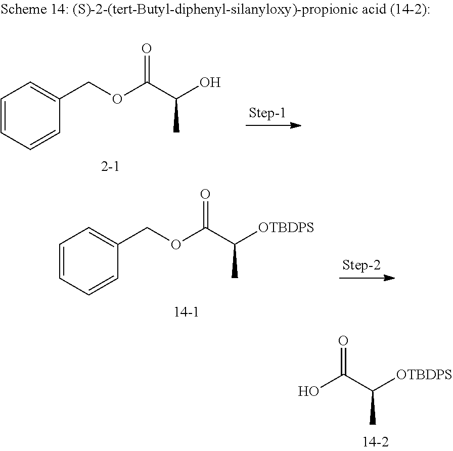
C1=CC=CC(COC(C(O)C)=O)=C1.C1=CC=CC(COC(C([OTBDPS])C)=O)=C1.OC(C([OTBDPS])C)=O
